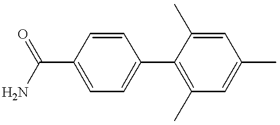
O=C(N)C1=CC=C(C2=C(C)C=C(C)C=C2C)C=C1
